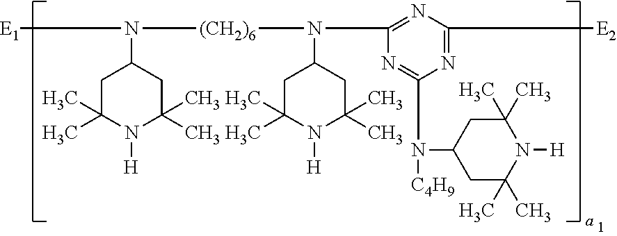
[E1]N([(CH2)6]N(C1=NC([E2])=NC(N([C4H9])C2CC(C)(C)N([H])C(C)(C)C2)=N1)C1CC(C)(C)N([H])C(C)(C)C1)C1CC(C)(C)N([H])C(C)(C)C1
